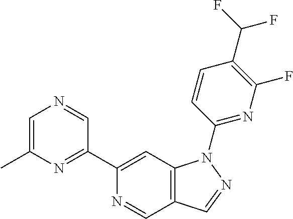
C1=C(C)N=C(C2=CC3=C(C=N2)C=NN3C2=NC(F)=C(C(F)F)C=C2)C=N1
